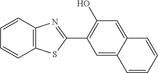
C12=C(C=CC=C1)N=C(C1=C(O)C=C3C(=C1)C=CC=C3)S2
